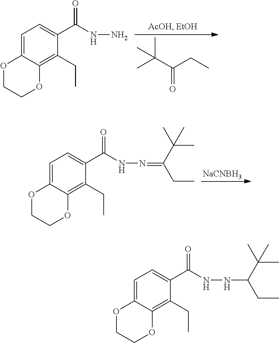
C1=C2C(=C(CC)C(C(NN)=O)=C1)OCCO2.CC(C(CC)=O)(C)C.C1=C2C(=C(CC)C(C(NN=C(CC)C(C)(C)C)=O)=C1)OCCO2.[NaCNBH3].C1=C2C(=C(CC)C(C(NNC(CC)C(C)(C)C)=O)=C1)OCCO2
